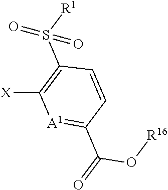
[A1]1=C(C(O[R16])=O)C=CC(S([R1])(=O)=O)=C1[X]
